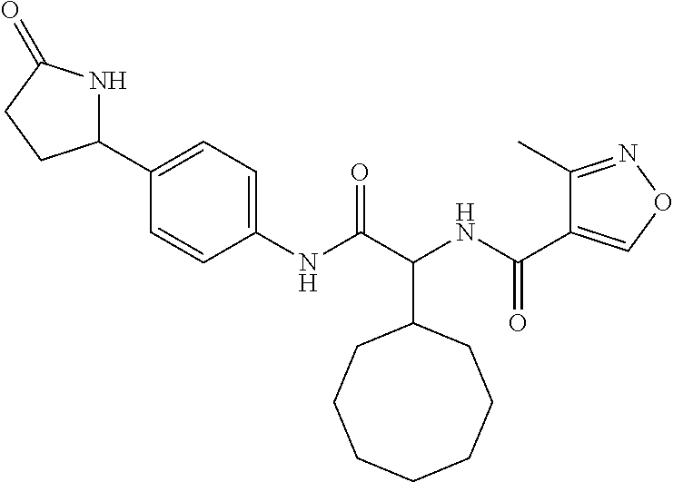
C(C1CCCCCCC1)(NC(C1=CON=C1C)=O)C(=O)NC1=CC=C(C2NC(=O)CC2)C=C1
